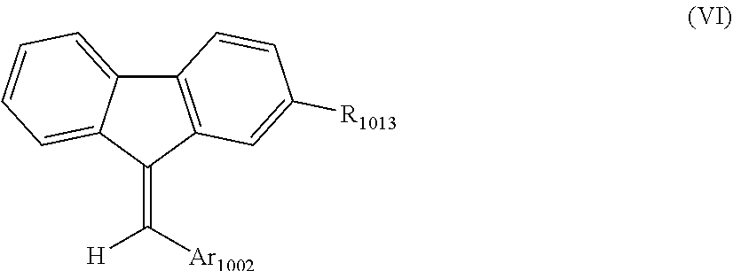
C12=CC=CC=C1C(=C([H])[Ar1002])C1=C2C=CC([R1013])=C1
